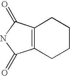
C12=C(C(=O)NC1=O)CCCC2
